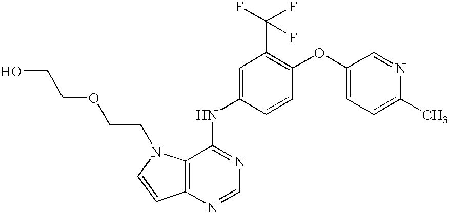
C12=C(N=CN=C1NC1=CC(C(F)(F)F)=C(OC3=CC=C(C)N=C3)C=C1)C=CN2CCOCCO
